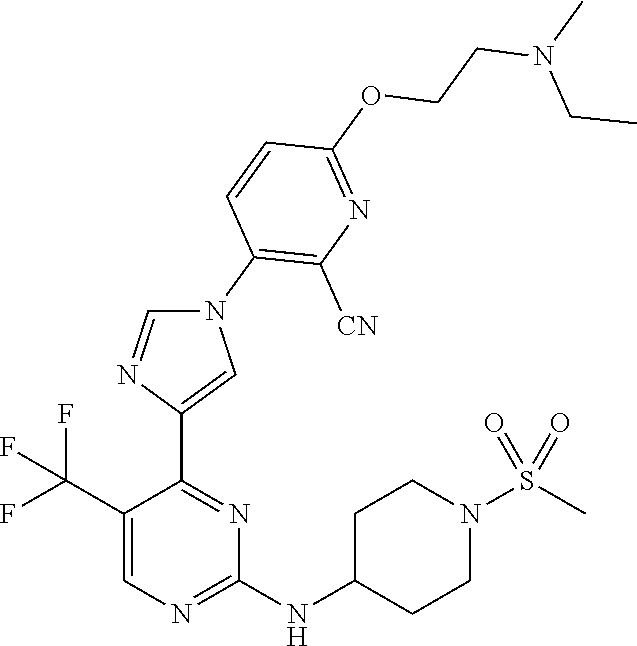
N1(C2=C([CN])N=C(OCCN(C)CC)C=C2)C=NC(C2=NC(NC3CCN(S(C)(=O)=O)CC3)=NC=C2C(F)(F)F)=C1
